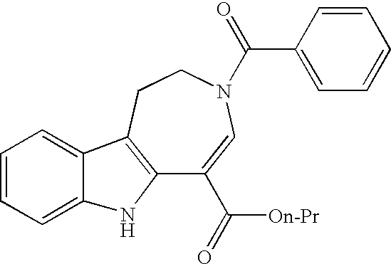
C12=C(CCN(C(=O)C3=CC=CC=C3)C=C1C([On-Pr])=O)C1=CC=CC=C1N2
